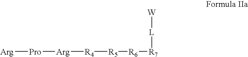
[R4]([R5][R6][R7][L][W])[Arg][Pro][Arg]
